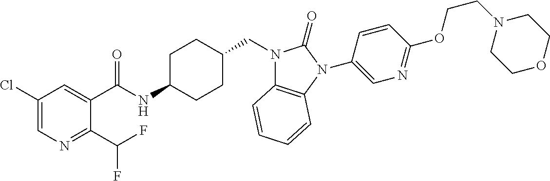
C1(Cl)=CN=C(C(F)F)C(C(NC2CCC(CN3C4=C(N(C5=CN=C(OCCN6CCOCC6)C=C5)C3=O)C=CC=C4)CC2)=O)=C1
